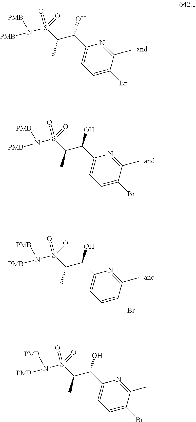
N1=C(C)C(Br)=CC=C1C(C(C)S(N([PMB])[PMB])(=O)=O)O.N1=C(C)C(Br)=CC=C1C(C(C)S(N([PMB])[PMB])(=O)=O)O.N1=C(C)C(Br)=CC=C1C(C(C)S(N([PMB])[PMB])(=O)=O)O.N1=C(C)C(Br)=CC=C1C(C(C)S(N([PMB])[PMB])(=O)=O)O
